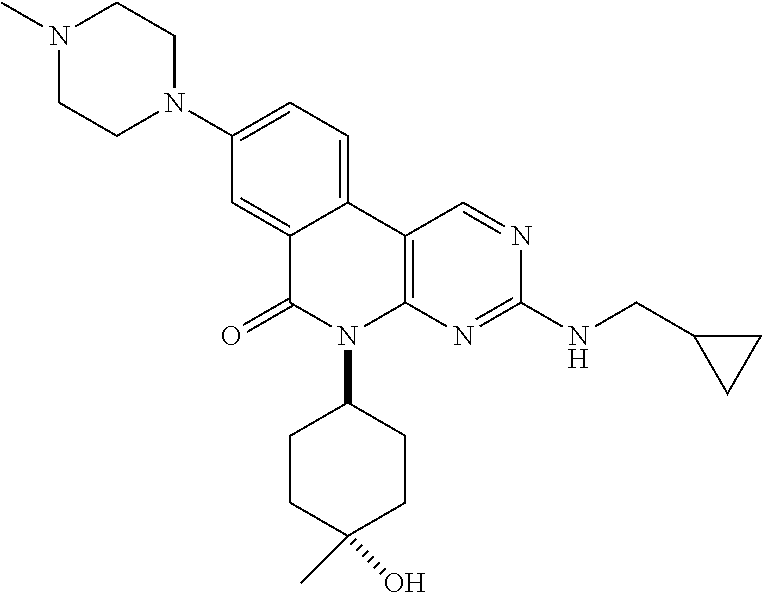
N1(C)CCN(C2=CC=C3C(=C2)C(=O)N(C2CCC(O)(C)CC2)C2=C3C=NC(NCC3CC3)=N2)CC1
